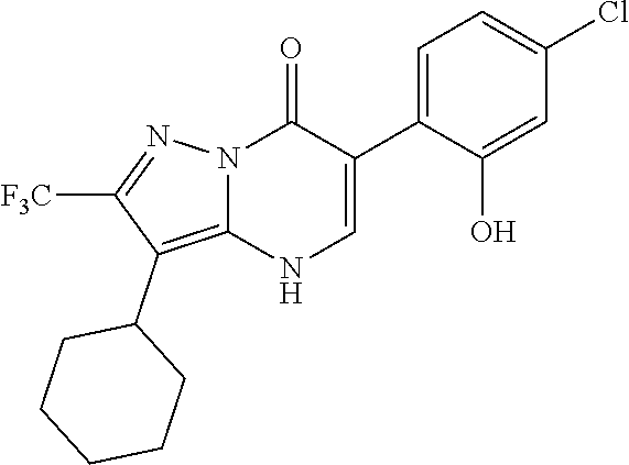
O=C1N2C(=C(C3CCCCC3)C([F3C])=N2)NC=C1C1=CC=C(Cl)C=C1O
